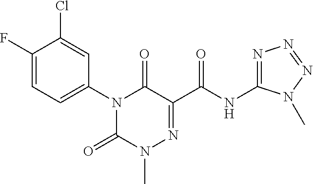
N1(C2=CC=C(F)C(Cl)=C2)C(=O)N(C)N=C(C(NC2=NN=NN2C)=O)C1=O
